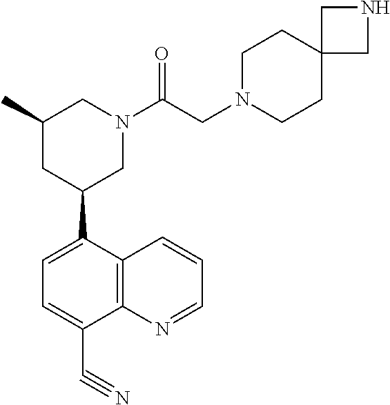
C1(C)CC(C2=CC=C(C#N)C3=C2C=CC=N3)CN(C(CN2CCC3(CC2)CNC3)=O)C1
